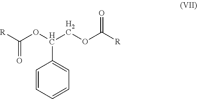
[R]C(OC(COC([R])=O)C1=CC=CC=C1)=O
